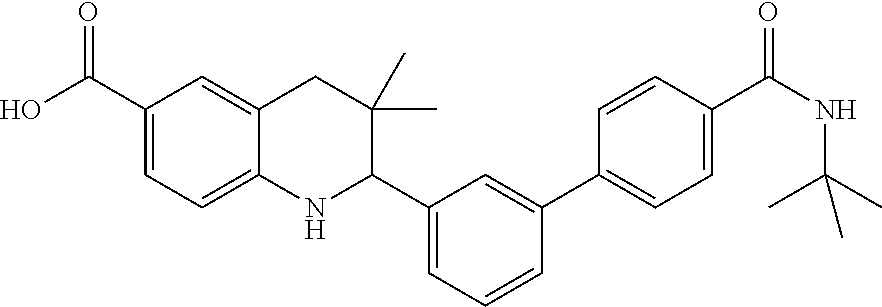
C1(C(O)=O)=CC=C2C(=C1)CC(C)(C)C(C1=CC=CC(C3=CC=C(C(NC(C)(C)C)=O)C=C3)=C1)N2
